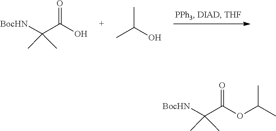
C(C)(C(=O)O)(C)[BocHN].CC(C)O.C(C)(C(=O)OC(C)C)(C)[BocHN]
